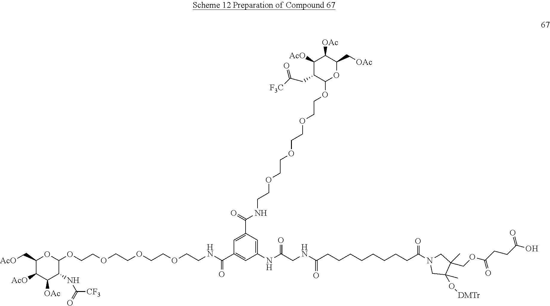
N(CC(NC1=CC(C(NCCOCCOCCOCCOC2C(CC(=O)[F3C])C([AcO])C([OAc])C(C[OAc])O2)=O)=CC(C(NCCOCCOCCOCCOC2OC(C[AcO])C([AcO])C([OAc])C2NC(=O)[CF3])=O)=C1)=O)C(CCCCCCCCC(N1CC(C)(COC(CCC(O)=O)=O)C(C)(O[DMTr])C1)=O)=O
